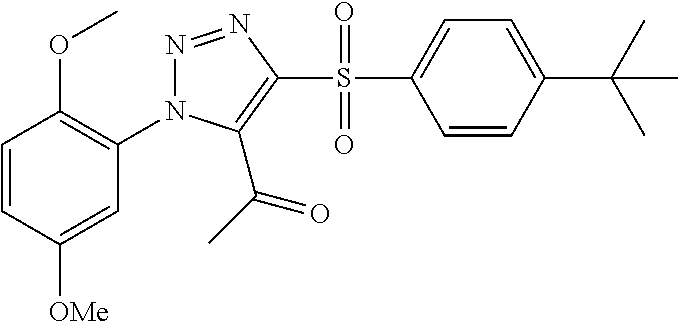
N1=NC(S(C2=CC=C(C(C)(C)C)C=C2)(=O)=O)=C(C(=O)C)N1C1=C(OC)C=CC([OMe])=C1
